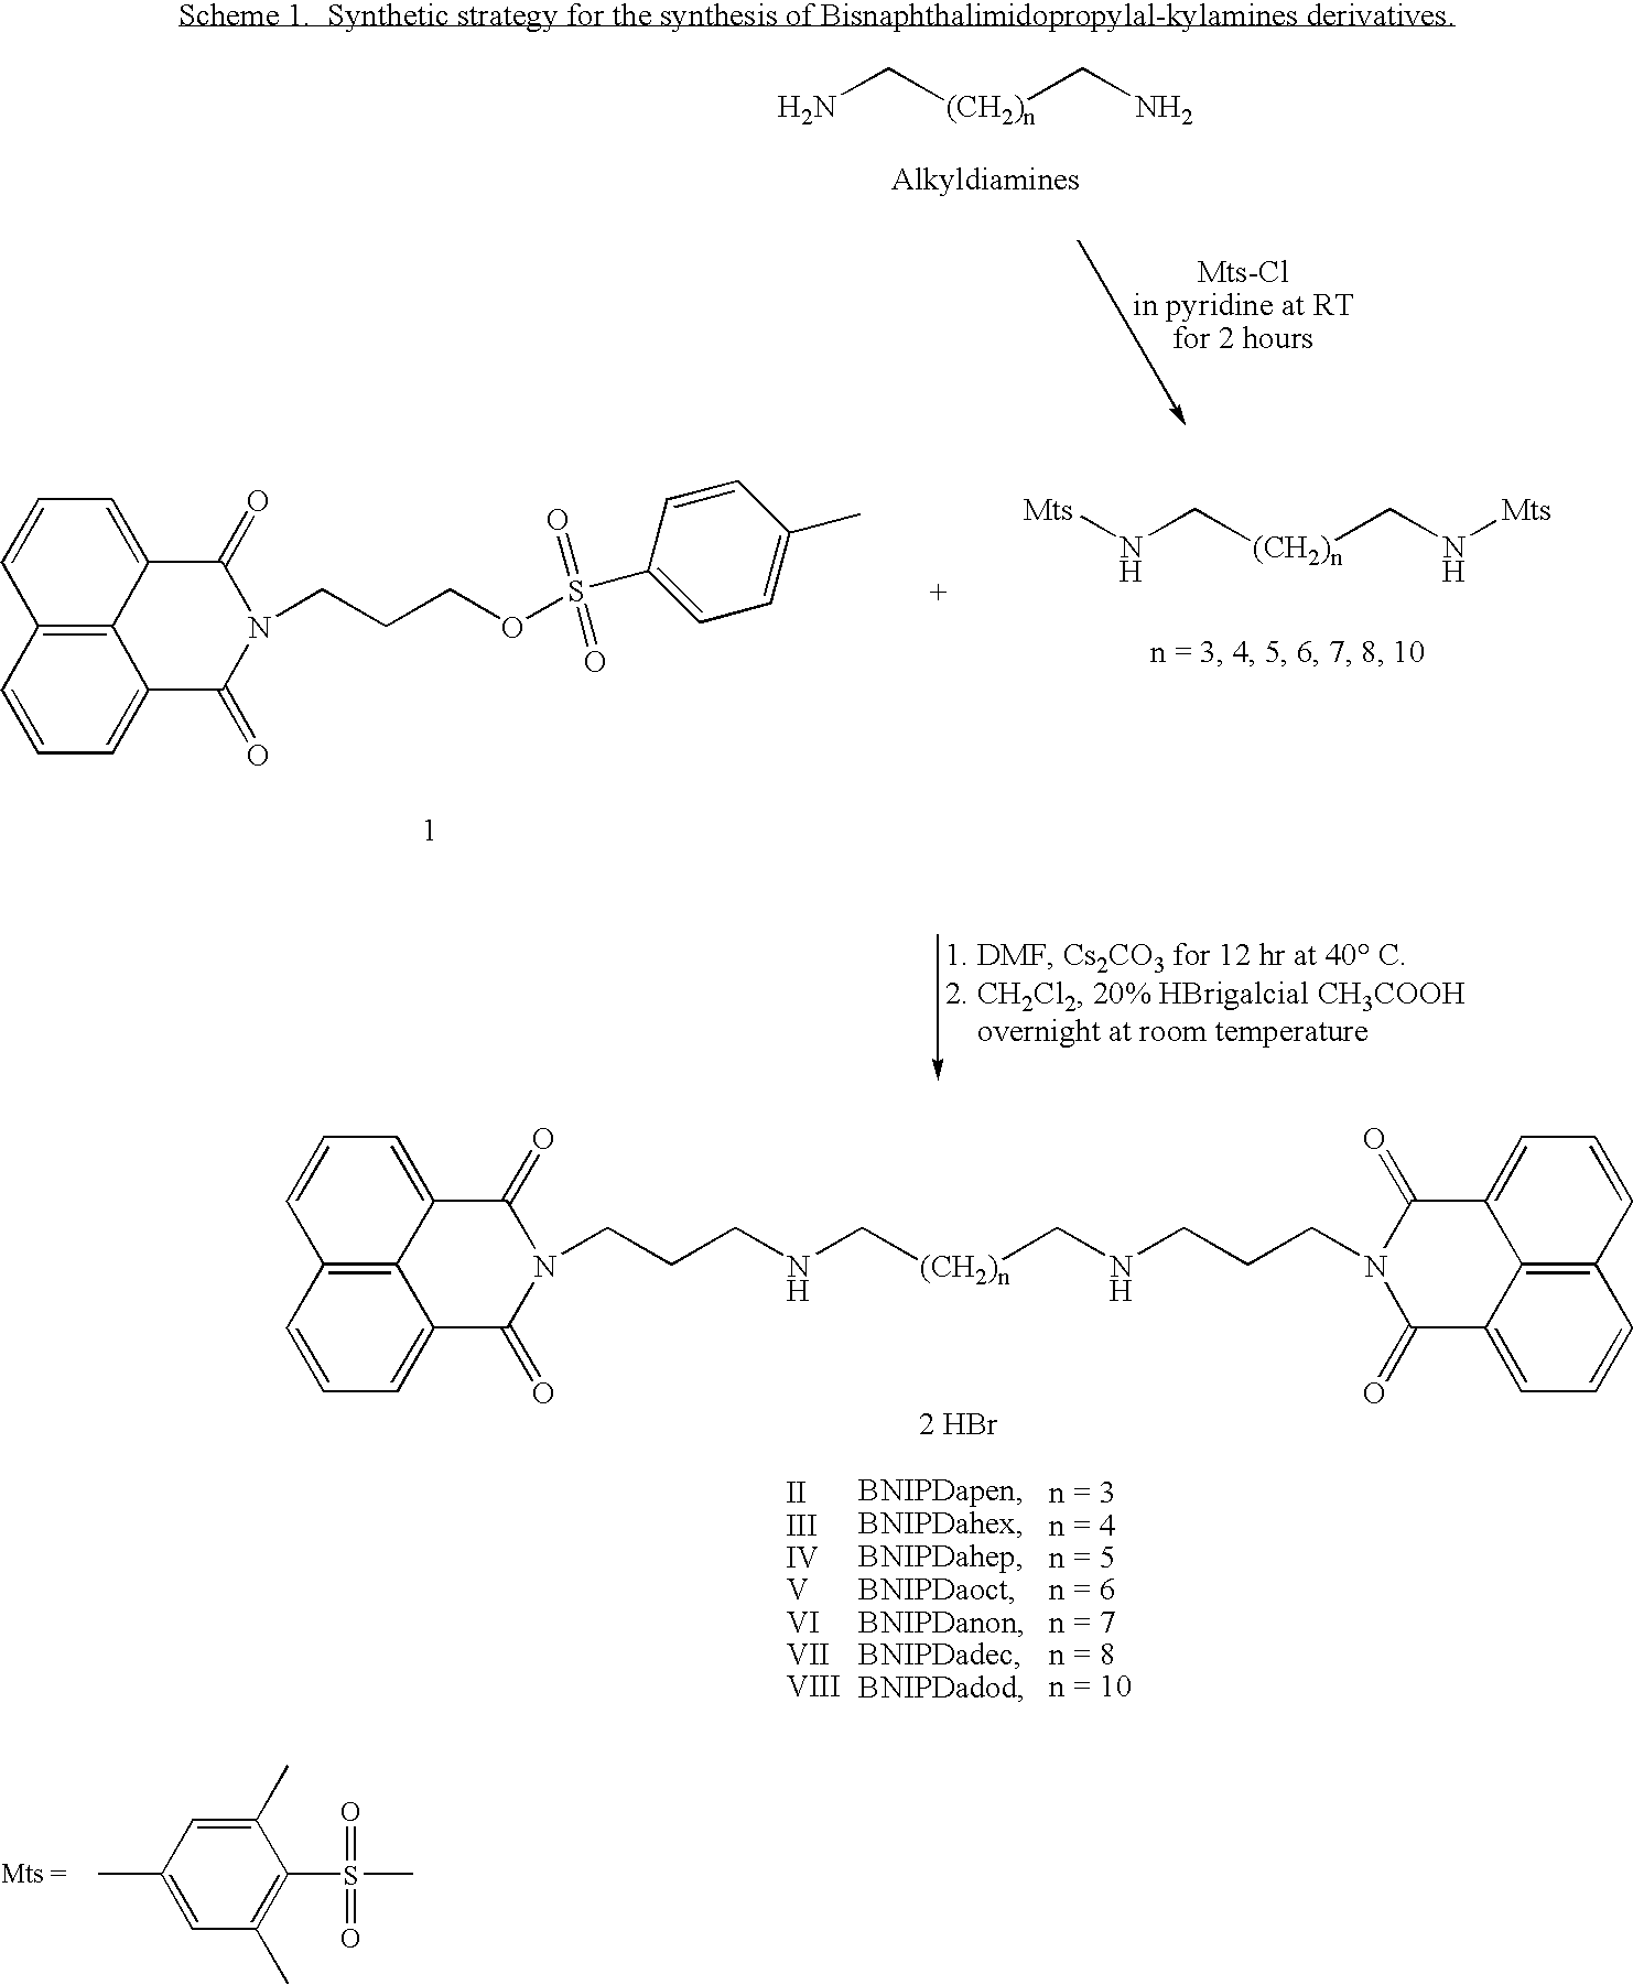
NC[(CH2)n]CN.C12=C3C=CC=C1C(=O)N(CCCOS(C1=CC=C(C)C=C1)(=O)=O)C(=O)C2=CC=C3.N(C[(CH2)n]CN[Mts])[Mts].C12=C3C=CC=C1C(=O)N(CCCNC[(CH2)n]CNCCCN1C(=O)C4=CC=CC5=C4C(=CC=C5)C1=O)C(=O)C2=CC=C3.[2 HBr].C1(C)=CC(C)=CC(C)=C1S(=O)(=O)C
